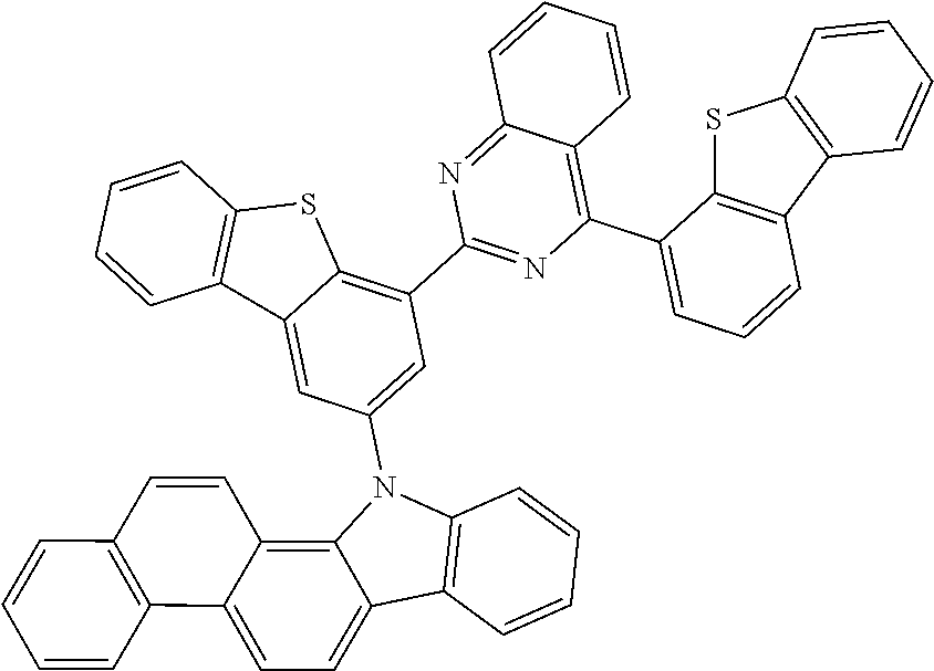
C12=NC(C3=C4C(=CC(N5C6=C7C(=CC=C6C6=C5C=CC=C6)C5=C(C=C7)C=CC=C5)=C3)C3=C(S4)C=CC=C3)=NC(C3=CC=CC4=C3SC3=C4C=CC=C3)=C1C=CC=C2
